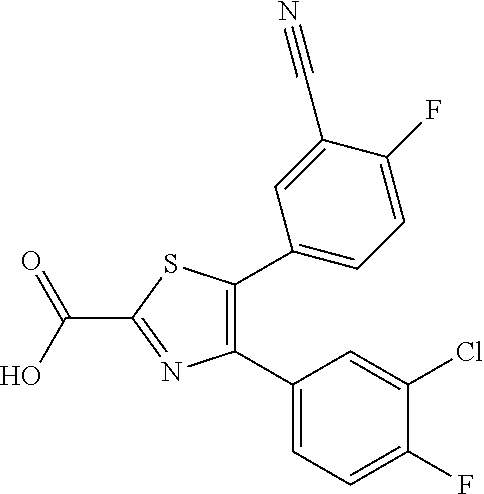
C1(C2=C(C3=CC=C(F)C(C#N)=C3)SC(C(=O)O)=N2)=CC=C(F)C(Cl)=C1
